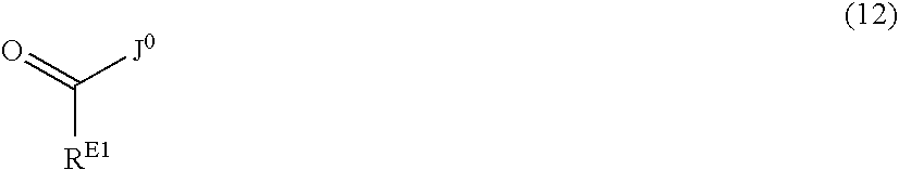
O=C([J0])[RE1]
